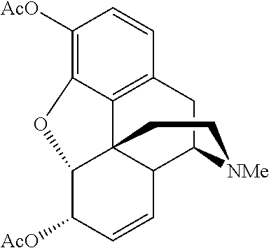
C12=C3CC4C5C1(C(C([AcO])C=C5)OC2=C([AcO])C=C3)CC[NMe]4
